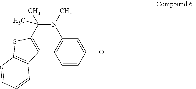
C1=CC(O)=CC2=C1C1=C(C(C)(C)N2C)SC2=C1C=CC=C2
